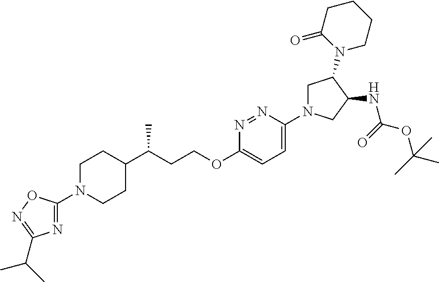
C1C(N2CCCCC2=O)C(NC(OC(C)(C)C)=O)CN1C1=CC=C(OCCC(C2CCN(C3=NC(C(C)C)=NO3)CC2)C)N=N1
